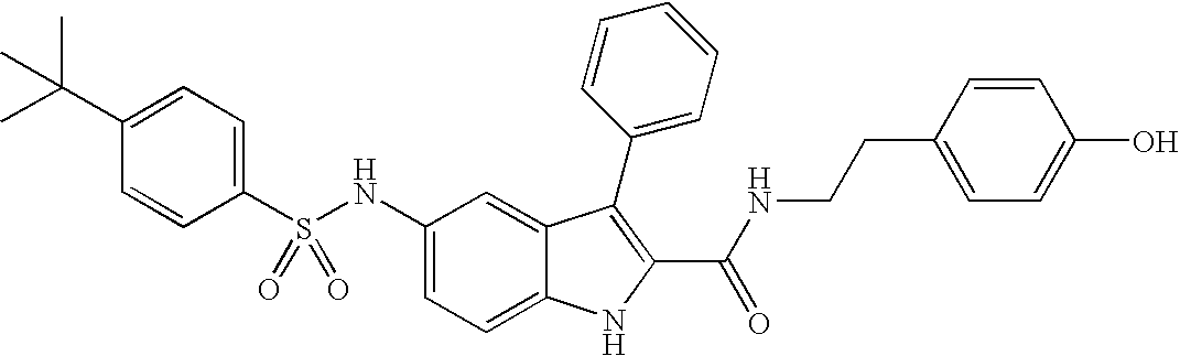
C1(C(C)(C)C)=CC=C(S(NC2=CC=C3C(=C2)C(C2=CC=CC=C2)=C(C(NCCC2=CC=C(O)C=C2)=O)N3)(=O)=O)C=C1
